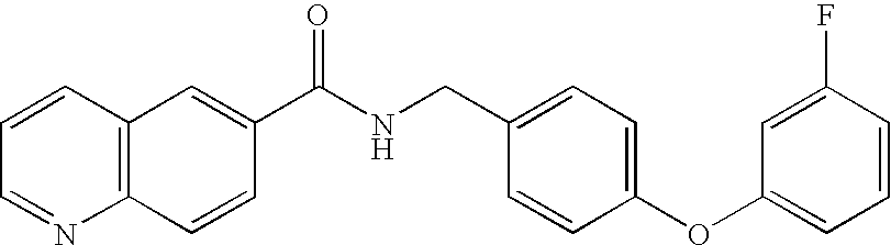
C1=CC=NC2=C1C=C(C(NCC1=CC=C(OC3=CC=CC(F)=C3)C=C1)=O)C=C2
